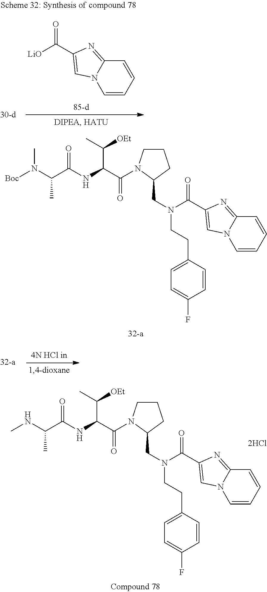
N(C(C([OEt])C)C(=O)N1CCCC1CN(C(=O)C1=CN2C(=N1)C=CC=C2)CCC1=CC=C(F)C=C1)C(=O)C(C)N([Boc])C.N(C(C([OEt])C)C(=O)N1CCCC1CN(C(=O)C1=CN2C(=N1)C=CC=C2)CCC1=CC=C(F)C=C1)C(=O)C(C)NC.[LiO]C(=O)C1=CN2C(=N1)C=CC=C2
